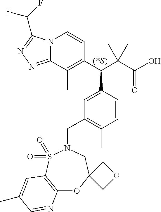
C1(C(C(C(O)=O)(C)C)C2=CC(CN3CC4(OC5=C(S3(=O)=O)C=C(C)C=N5)COC4)=C(C)C=C2)=C(C)C2=NN=C(C(F)F)N2C=C1
